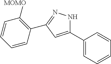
C1=CC(C2=NNC(C3=CC=CC=C3)=C2)=C([MOMO])C=C1
